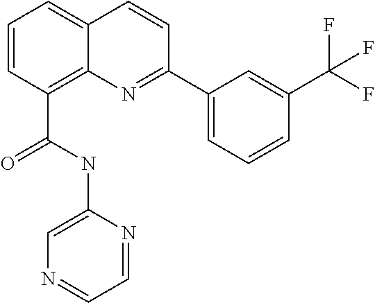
C1=CC(C(NC2=CN=CC=N2)=O)=C2C(=C1)C=CC(C1=CC=CC(C(F)(F)F)=C1)=N2
